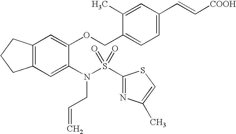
C12=C(C=C(N(S(C3=NC(C)=CS3)(=O)=O)CC=C)C(OCC3=CC=C(C=C[COOH])C=C3C)=C1)CCC2
